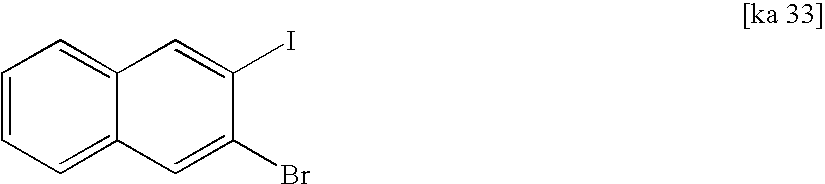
C1=CC=C2C(=C1)C=C(I)C(Br)=C2
